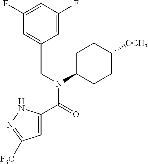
C1=C(C(=O)N(CC2=CC(F)=CC(F)=C2)C2CCC([OCH3])CC2)NN=C1[F3C]
